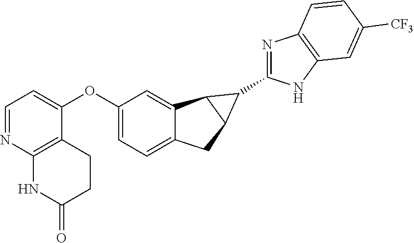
C1=NC2=C(C(OC3=CC=C4C(=C3)C3C(C4)C3C3=NC4=C(N3)C=C([CF3])C=C4)=C1)CCC(=O)N2
